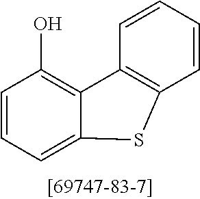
C1=CC=C2C(=C1O)C1=C(C=CC=C1)S2
